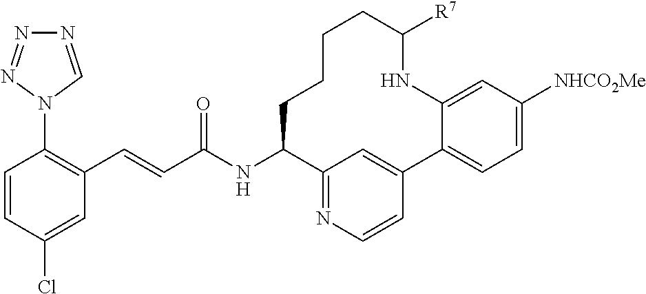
C(C(NC1C2=NC=CC(=C2)C2=CC=C([NHCO2Me])C=C2NC([R7])CCCC1)=O)=CC1=C(N2C=NN=N2)C=CC(Cl)=C1
